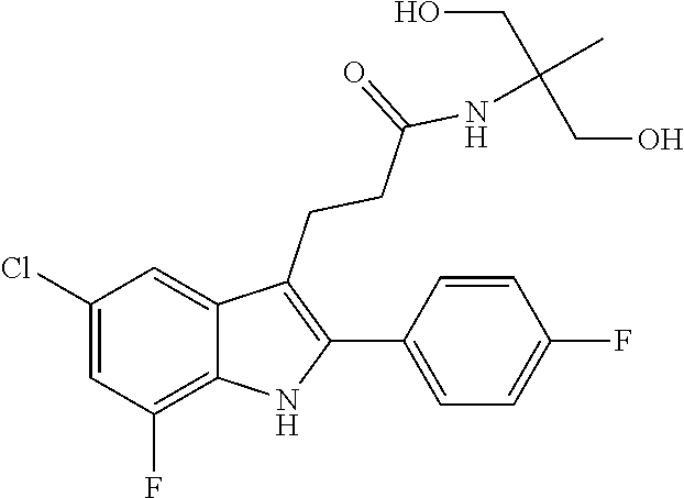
C1(C2=C(CCC(=O)NC(C)(CO)CO)C3=CC(Cl)=CC(F)=C3N2)=CC=C(F)C=C1
